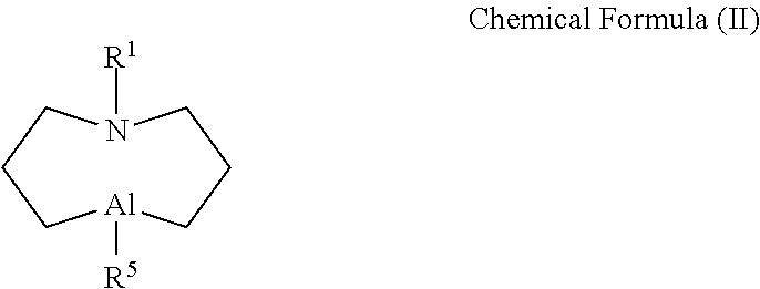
N1([R1])CCC[Al]([R5])CCC1
